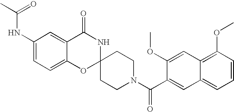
C1(NC(C)=O)=CC=C2C(=C1)C(=O)NC1(O2)CCN(C(C2=CC3=CC=CC(OC)=C3C=C2OC)=O)CC1
